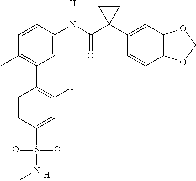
C1=C(N(C(C2(C3=CC4=C(C=C3)OCO4)CC2)=O)[H])C=CC(C)=C1C1=C(F)C=C(S(=O)(=O)NC)C=C1.[H]
